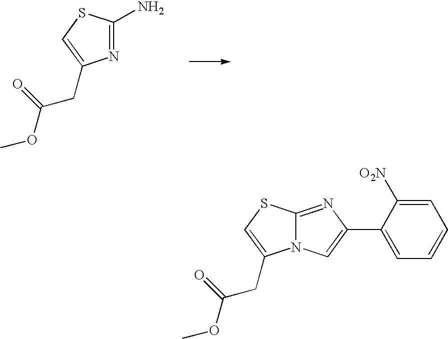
N1=C(N)SC=C1CC(OC)=O.N12C(=NC(C3=CC=CC=C3[O2N])=C1)SC=C2CC(OC)=O
